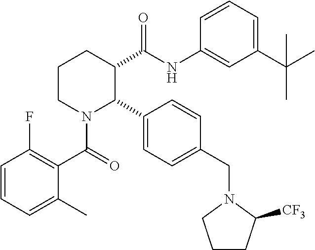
C1=CC=C(C)C(C(=O)N2C(C3=CC=C(CN4C([CF3])CCC4)C=C3)C(C(NC3=CC(C(C)(C)C)=CC=C3)=O)CCC2)=C1F
